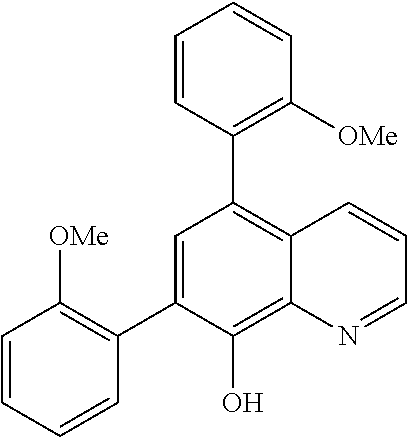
C1(C2=CC(C3=C([OMe])C=CC=C3)=C3C(=C2O)N=CC=C3)=C([OMe])C=CC=C1
